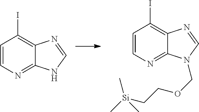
C1=CN=C2C(=C1I)N=CN2.C1=CN=C2C(=C1I)N=CN2COCC[Si](C)(C)C
